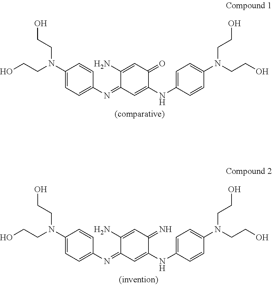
C1=CC(N=C2C=C(NC3=CC=C(N(CCO)CCO)C=C3)C(=N)C=C2N)=CC=C1N(CCO)CCO.C1=CC(N=C2C=C(NC3=CC=C(N(CCO)CCO)C=C3)C(=O)C=C2N)=CC=C1N(CCO)CCO
